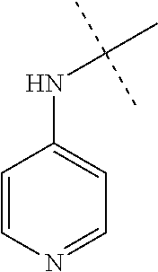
C1=CN=CC=C1NC(C)(C)C
